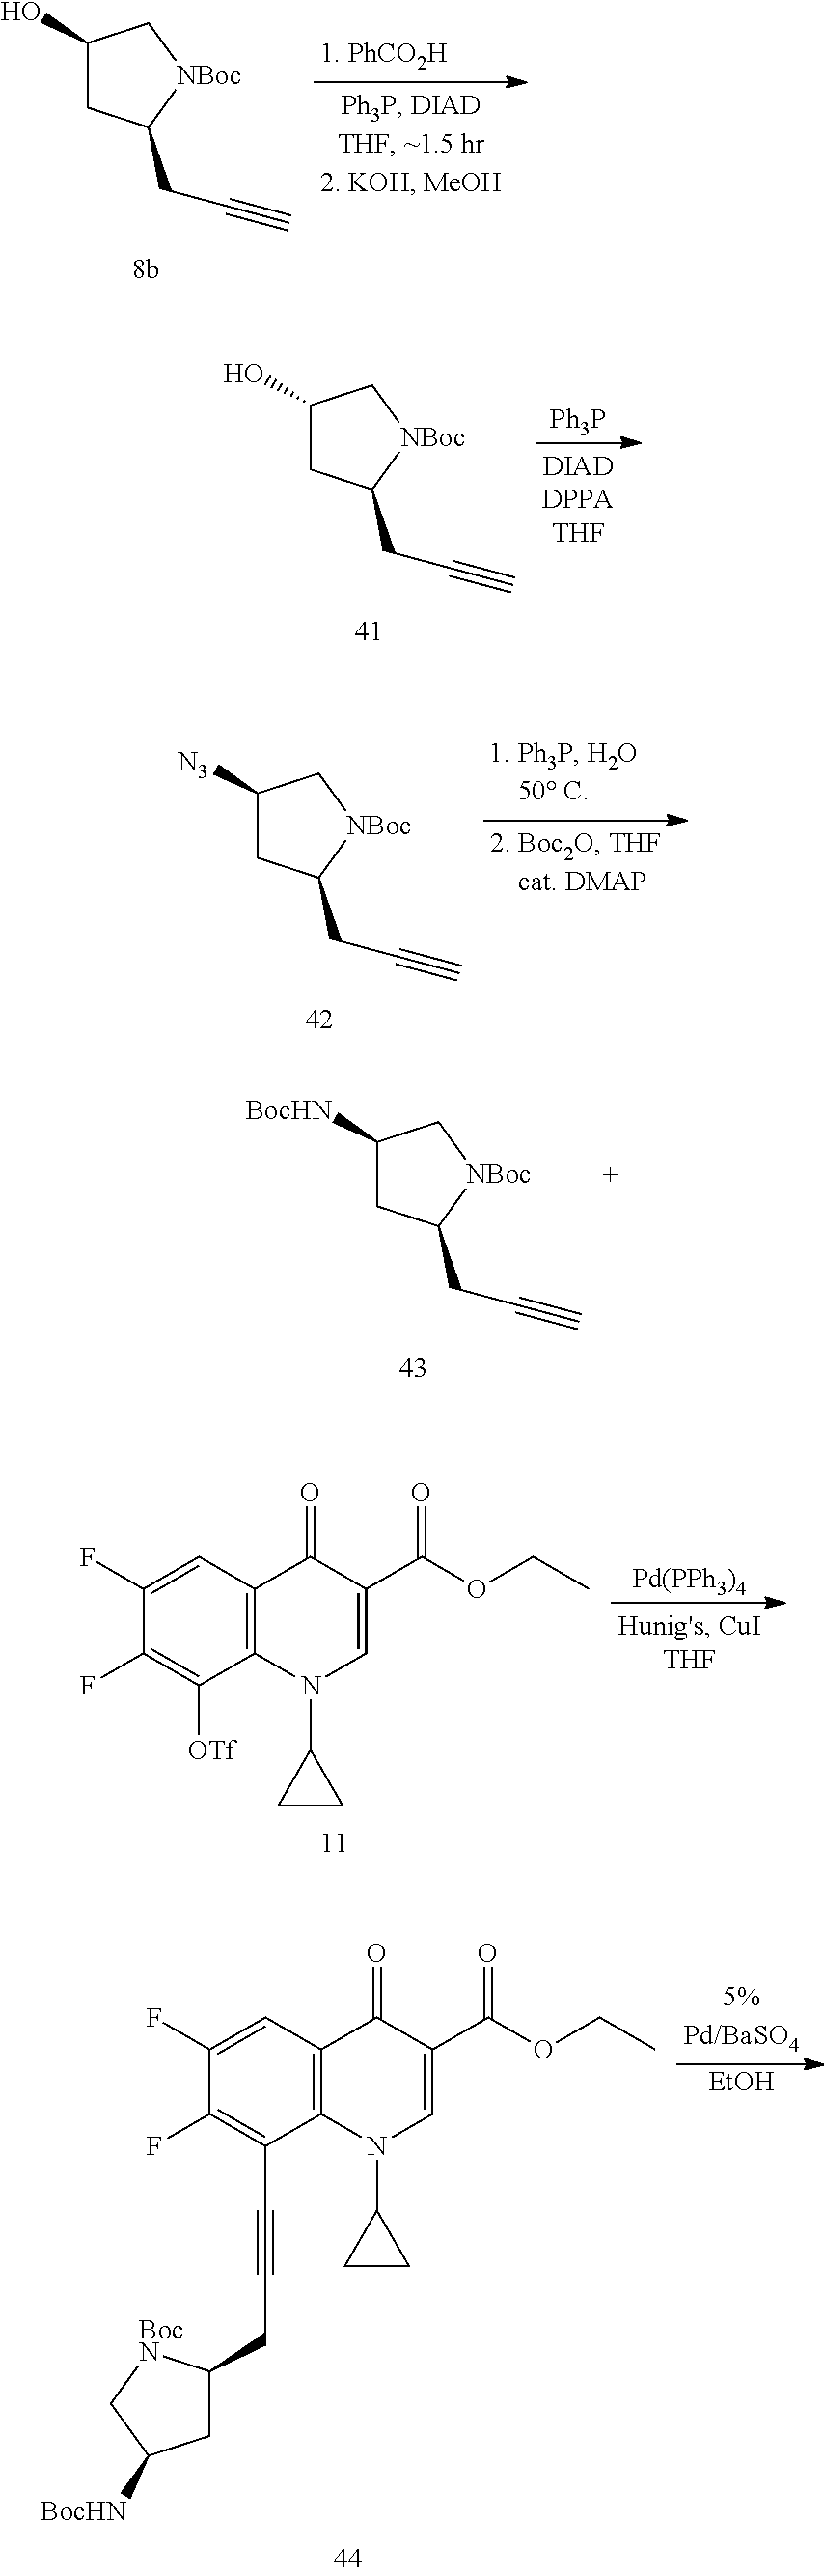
C1([N3])CC(CC#C)[NBoc]C1.C1([BocHN])CC(CC#C)[NBoc]C1.C1(F)=CC2=C(C([OTf])=C1F)N(C1CC1)C=C(C(OCC)=O)C2=O.[Pd(PPh3)4].C1(F)=CC2=C(C(C#CCC3CC([BocHN])C[BocN]3)=C1F)N(C1CC1)C=C(C(OCC)=O)C2=O.[EtOH].C1(O)CC(CC#C)[NBoc]C1.C1(O)CC(CC#C)[NBoc]C1.[Ph3P]
